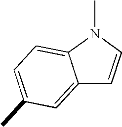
C12=CC(C)=CC=C1N(C)C=C2
